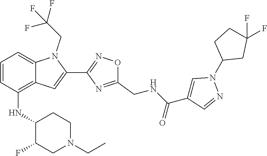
C1=CC(NC2C(F)CN(CC)CC2)=C2C(=C1)N(CC(F)(F)F)C(C1=NOC(CNC(C3=CN(C4CC(F)(F)CC4)N=C3)=O)=N1)=C2
